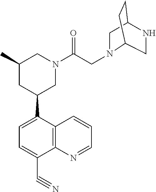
C1=C(C2CC(C)CN(C(=O)CN3CC4NCC3CC4)C2)C2=C(C(C#N)=C1)N=CC=C2
